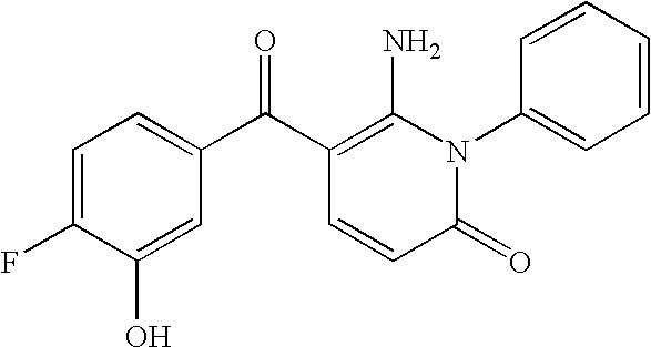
C1=C(F)C(O)=CC(C(C2=C(N)N(C3=CC=CC=C3)C(=O)C=C2)=O)=C1
